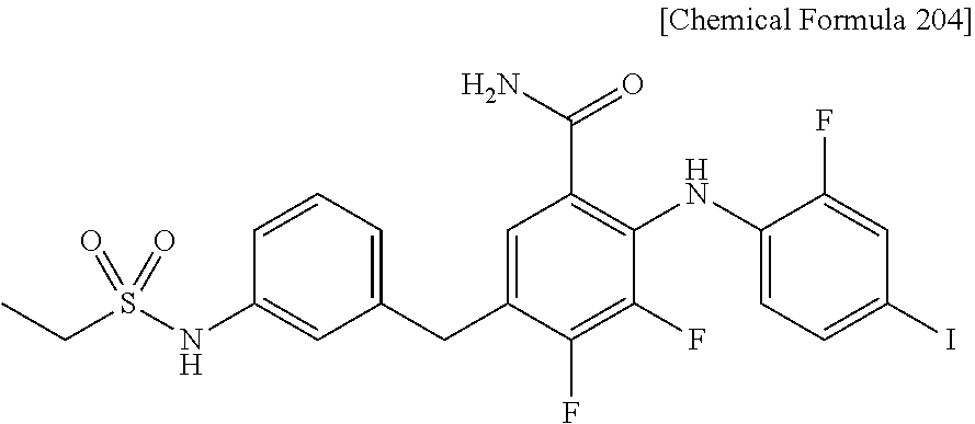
C1=C(NC2=C(C(N)=O)C=C(CC3=CC=CC(NS(CC)(=O)=O)=C3)C(F)=C2F)C(F)=CC(I)=C1
